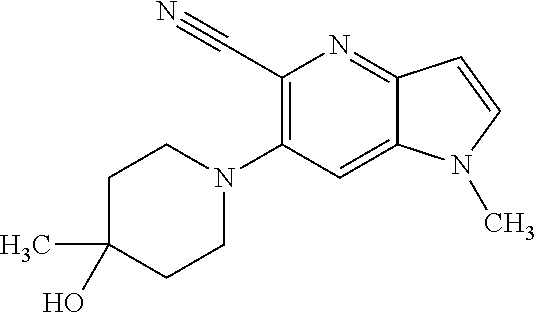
C1(C#N)=C(N2CCC(C)(O)CC2)C=C2C(=N1)C=CN2C
